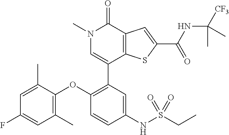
C1(C2=C(OC3=C(C)C=C(F)C=C3C)C=CC(NS(CC)(=O)=O)=C2)=CN(C)C(=O)C2=C1SC(C(NC([CF3])(C)C)=O)=C2
